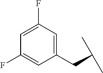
C(C(C)C)C1=CC(F)=CC(F)=C1
